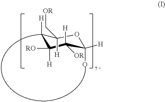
C1([H])C([RO])([H])C([H])([OR])C([H])(O)OC1(C[OR])[H]
